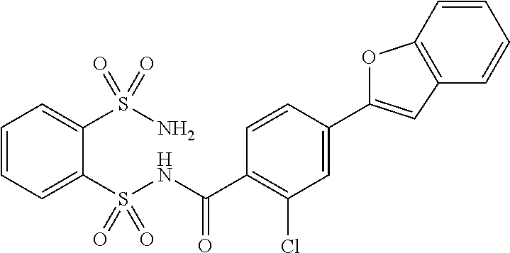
C1=CC=C(S(NC(C2=C(Cl)C=C(C3=CC4=C(O3)C=CC=C4)C=C2)=O)(=O)=O)C(S(N)(=O)=O)=C1
